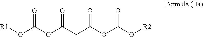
[R1]OC(OC(CC(OC(O[R2])=O)=O)=O)=O
